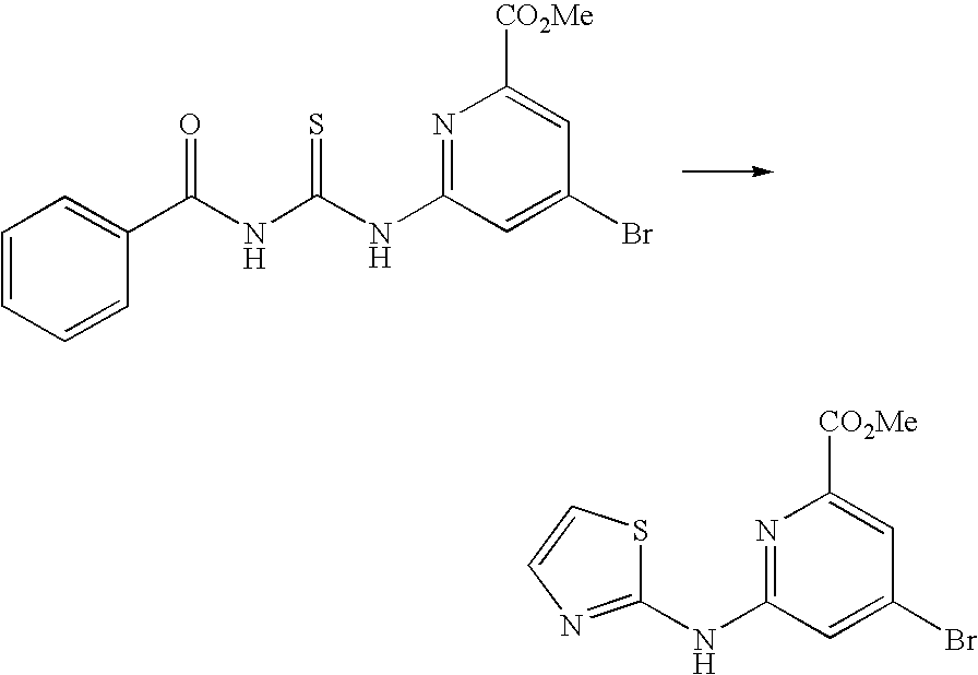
N1=C(NC(NC(C2=CC=CC=C2)=O)=S)C=C(Br)C=C1[CO2Me].N1=C(NC2=NC=CS2)C=C(Br)C=C1[CO2Me]
